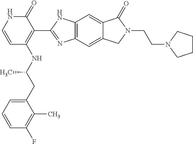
C1=C(CC(NC2=C(C3=NC4=C(N3)C=C3C(=C4)CN(CCN4CCCC4)C3=O)C(=O)NC=C2)C)C(C)=C(F)C=C1
